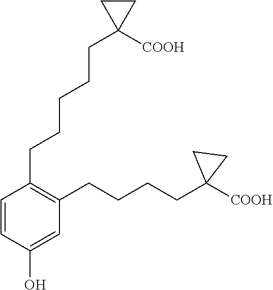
C1(CCCCCC2([COOH])CC2)=C(CCCCC2([COOH])CC2)C=C(O)C=C1
